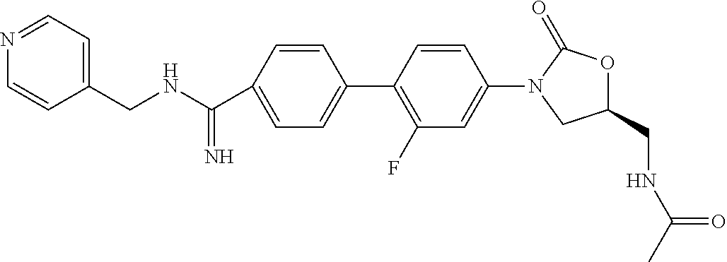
C1(CNC(=O)C)OC(=O)N(C2=CC(F)=C(C3=CC=C(C(NCC4=CC=NC=C4)=N)C=C3)C=C2)C1
